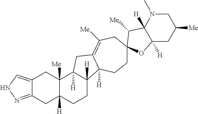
C12=CNN=C1CC1([H])C([Me])(C2)C2([H])C([H])(CC1)C1([H])C(=C([Me])CC3(CC1)C([Me])C1([H])C([H])(CC([Me])CN1C)O3)C2
